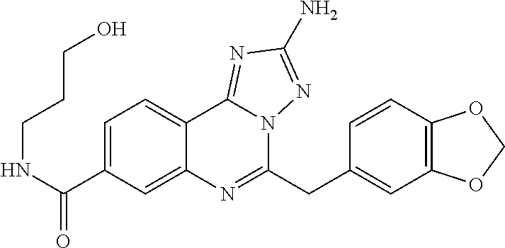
C1=C(C(NCCCO)=O)C=C2C(=C1)C1=NC(N)=NN1C(CC1=CC3=C(C=C1)OCO3)=N2
